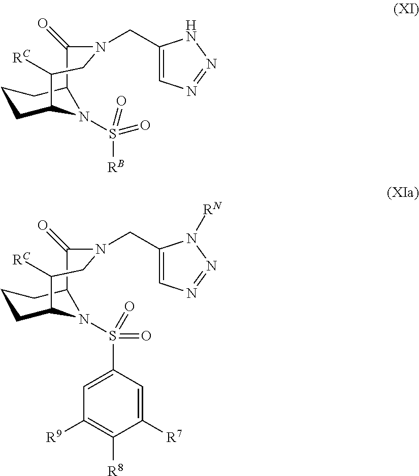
C1CC2N(S([RB])(=O)=O)C(C1)C(=O)N(CC1=CN=NN1)CC2[RC].C1CC2N(S(C3=CC([R9])=C([R8])C([R7])=C3)(=O)=O)C(C1)C(=O)N(CC1=CN=NN1[RN])CC2[RC]
